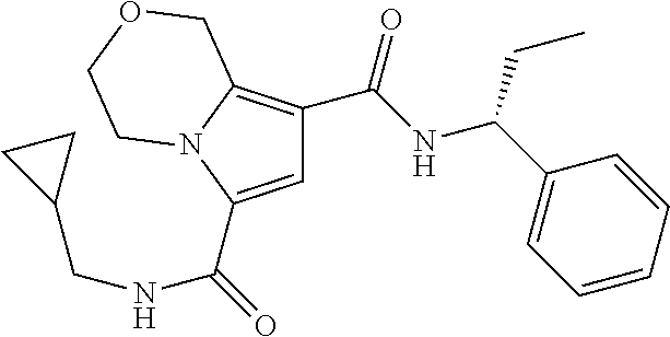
C1=C(C(=O)NCC2CC2)N2C(=C1C(NC(C1=CC=CC=C1)CC)=O)COCC2
